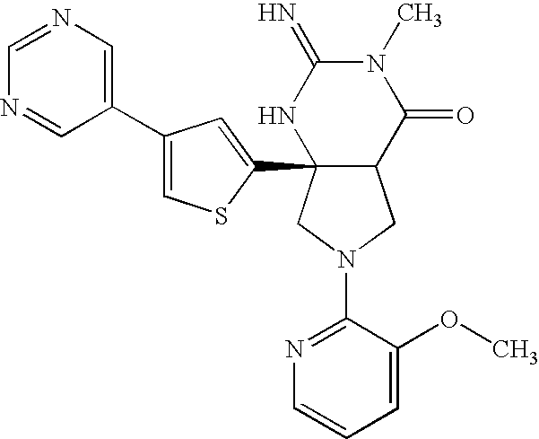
C1(N2CC3C(C4=CC(C5=CN=CN=C5)=CS4)(C2)NC(=N)N(C)C3=O)=NC=CC=C1OC
